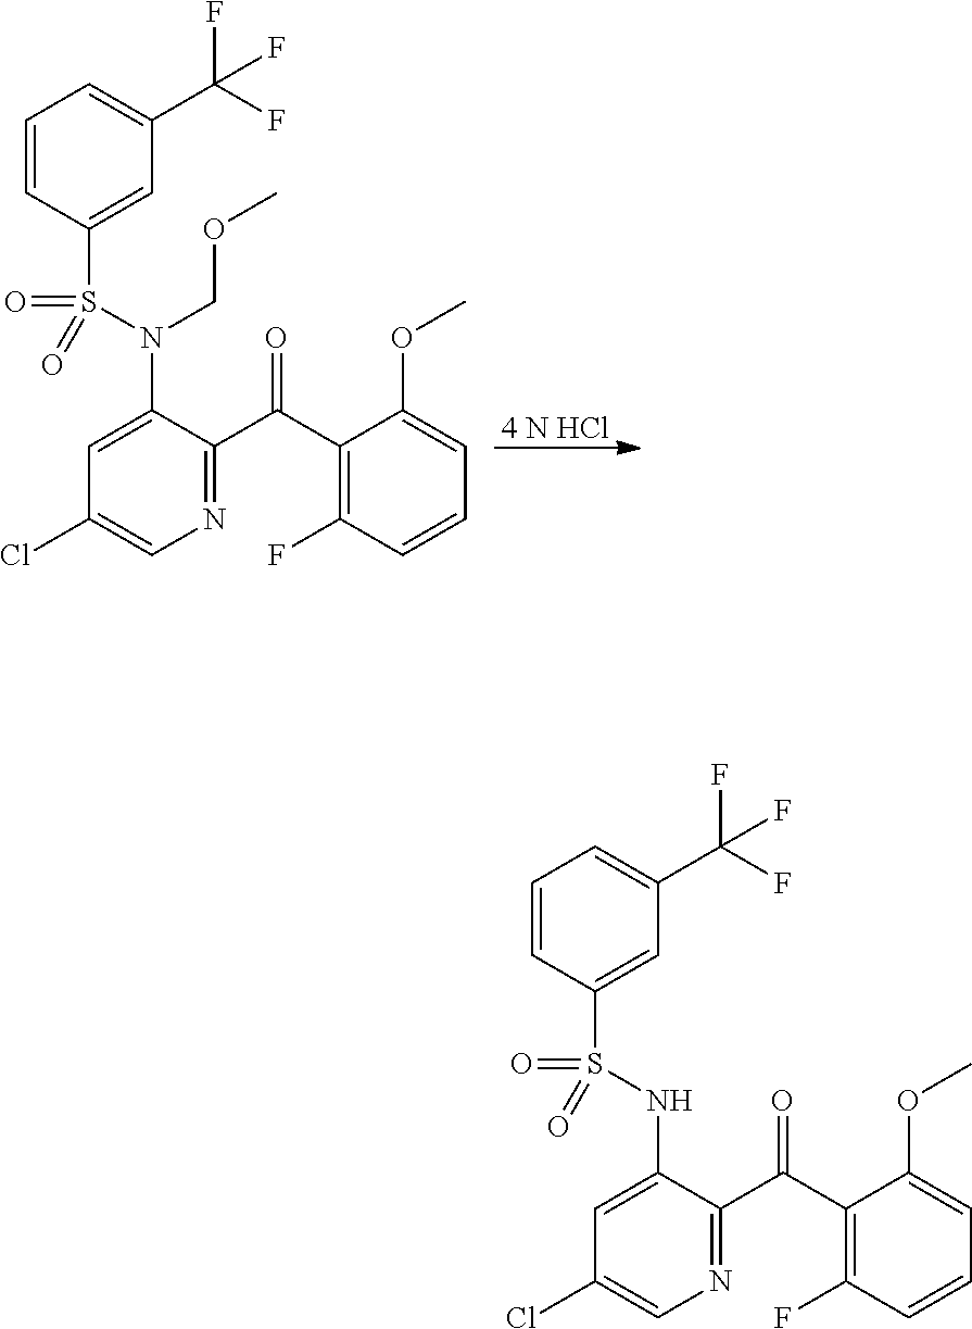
[4 N HCl].C1=CC(S(N(C2=CC(Cl)=CN=C2C(C2=C(F)C=CC=C2OC)=O)COC)(=O)=O)=CC(C(F)(F)F)=C1.C1=CC(S(NC2=CC(Cl)=CN=C2C(C2=C(F)C=CC=C2OC)=O)(=O)=O)=CC(C(F)(F)F)=C1
